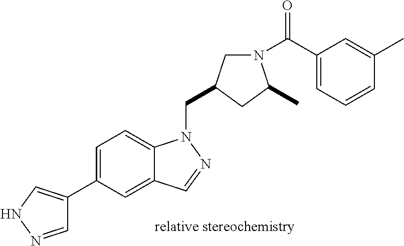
C1=NNC=C1C1=CC=C2C(=C1)C=NN2CC1CN(C(C2=CC=CC(C)=C2)=O)C(C)C1
